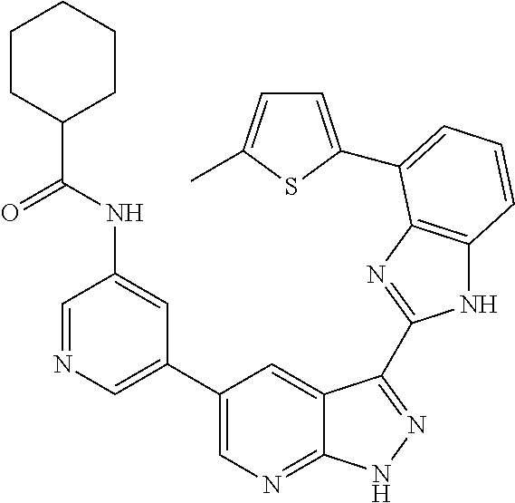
C1(C2=CN=CC(NC(C3CCCCC3)=O)=C2)=CN=C2C(=C1)C(C1=NC3=C(N1)C=CC=C3C1=CC=C(C)S1)=NN2
